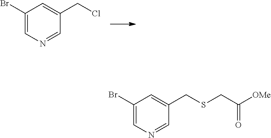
C1(Br)=CN=CC(CCl)=C1.C1(Br)=CN=CC(CSCC([OMe])=O)=C1
